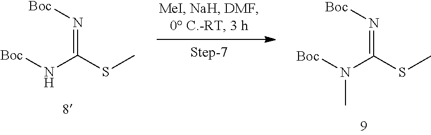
[Boc]N(C(SC)=N[Boc])C.[Boc]NC(SC)=N[Boc]
